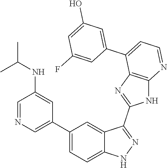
C1=NC=C(C2=CC=C3C(=C2)C(C2=NC4=C(N2)N=CC=C4C2=CC(O)=CC(F)=C2)=NN3)C=C1NC(C)C
